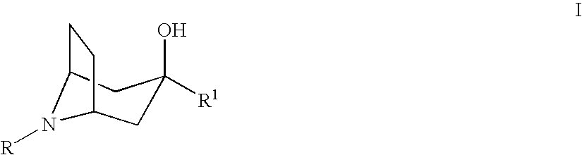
C1C2CCC(CC1(O)[R1])N2[R]
